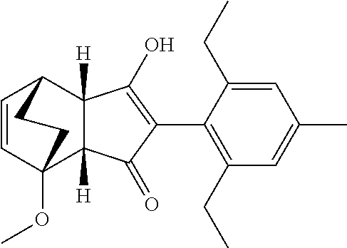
C1(CC)=C(C2=C(O)C3([H])C([H])(C2=O)C2(OC)C=CC3CC2)C(CC)=CC(C)=C1
